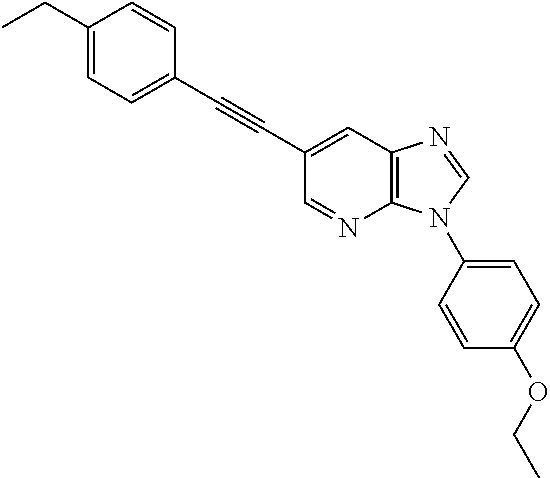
C1(CC)=CC=C(C#CC2=CC3=C(N=C2)N(C2=CC=C(OCC)C=C2)C=N3)C=C1
